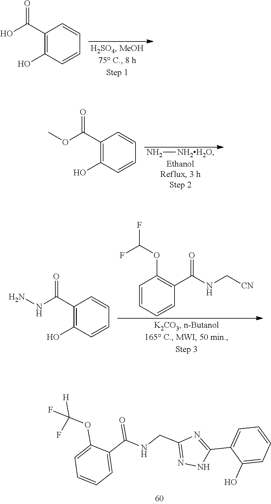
N1=C(CNC(C2=CC=CC=C2OC([H])(F)F)=O)N=C(C2=CC=CC=C2O)N1.C1(C(=O)O)=C(O)C=CC=C1.N[NH2H2O].C1(C(=O)OC)=C(O)C=CC=C1.C1=CC=CC(C(=O)NC[CN])=C1OC(F)F.C1(C(=O)NN)=C(O)C=CC=C1
